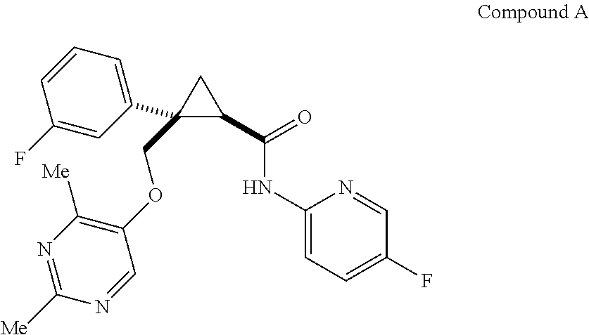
C(C1(C2=CC=CC(F)=C2)C(C(NC2=CC=C(F)C=N2)=O)C1)OC1=C([Me])N=C([Me])N=C1
